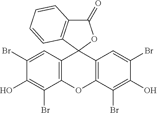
C1(Br)=CC2=C(C(Br)=C1O)OC1=C(C=C(Br)C(O)=C1Br)C21C2=C(C(=O)O1)C=CC=C2
